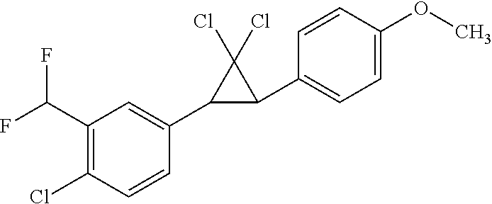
C1(C2=CC=C(OC)C=C2)C(Cl)(Cl)C1C1=CC(C(F)F)=C(Cl)C=C1
